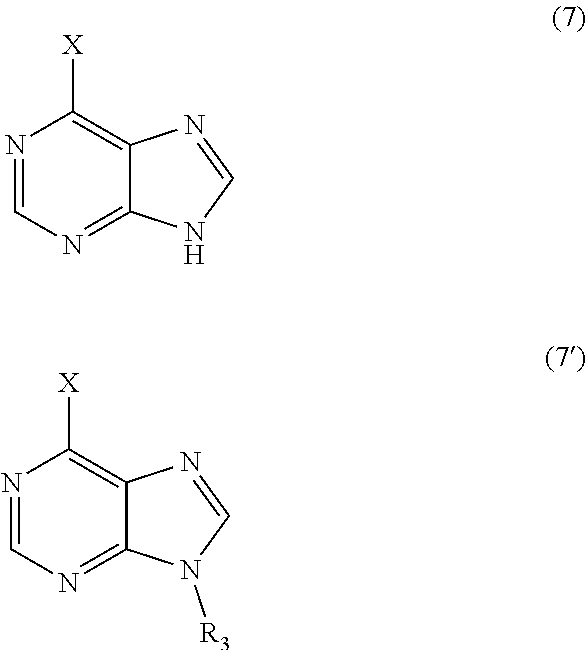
N1=CN=C2C(=C1[X])N=CN2.N1=CN=C2C(=C1[X])N=CN2[R3]
